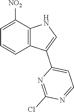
C12=C(C([NO2])=CC=C1)NC=C2C1=CC=NC(Cl)=N1
